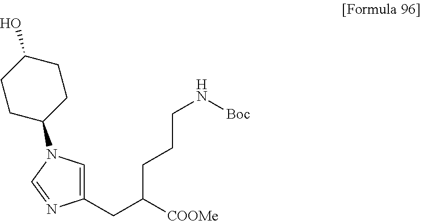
C1(CC([COOMe])CCCN[Boc])=CN(C2CCC(O)CC2)C=N1
